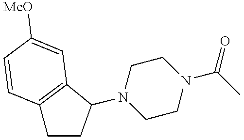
C12=C(C=C([MeO])C=C1)C(N1CCN(C(C)=O)CC1)CC2
